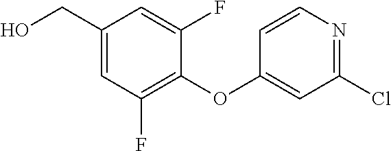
C1=C(CO)C=C(F)C(OC2=CC(Cl)=NC=C2)=C1F
